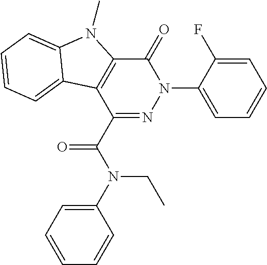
C1(=O)C2=C(C(C(N(C3=CC=CC=C3)CC)=O)=NN1C1=CC=CC=C1F)C1=CC=CC=C1N2C
